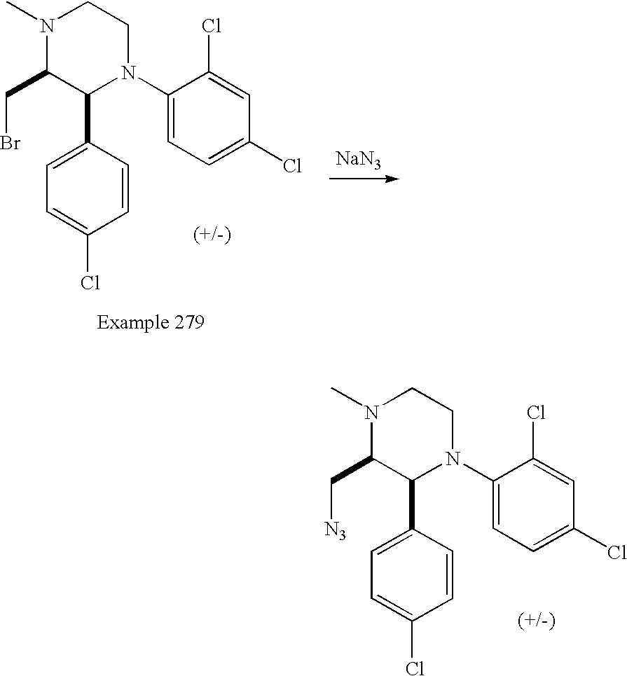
N1(C)C(CBr)C(C2=CC=C(Cl)C=C2)N(C2=CC=C(Cl)C=C2Cl)CC1.[NaN3].N1(C)C(C[N3])C(C2=CC=C(Cl)C=C2)N(C2=CC=C(Cl)C=C2Cl)CC1
